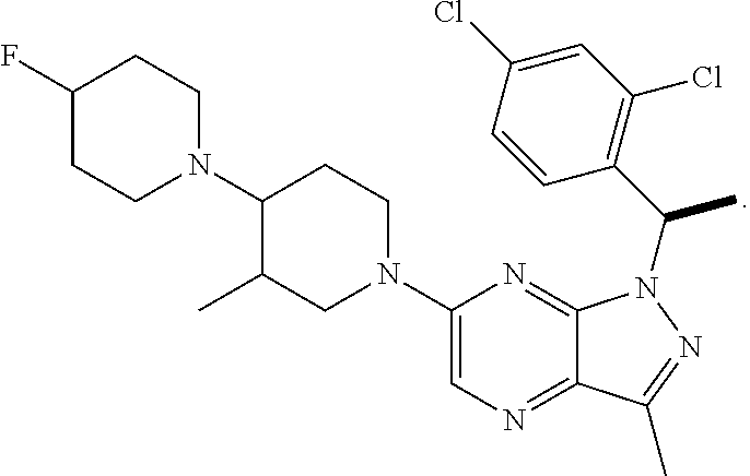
C1(N2CCC(F)CC2)C(C)CN(C2=CN=C3C(=N2)N(C(C)C2=C(Cl)C=C(Cl)C=C2)N=C3C)CC1
